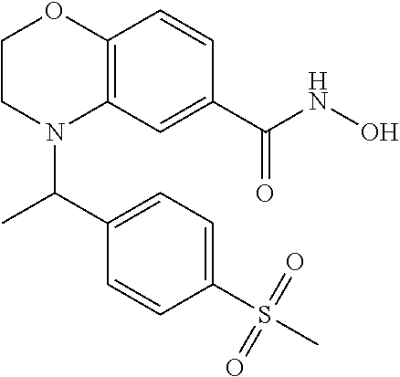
C12=C(C=C(C(NO)=O)C=C1)N(C(C1=CC=C(S(C)(=O)=O)C=C1)C)CCO2
